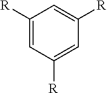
C1([R])=CC([R])=CC([R])=C1
